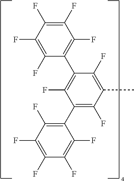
C1(F)=C(F)C(F)=C(F)C(C2=C(F)C(C3=C(F)C(F)=C(F)C(F)=C3F)=C(F)C(C)=C2F)=C1F
